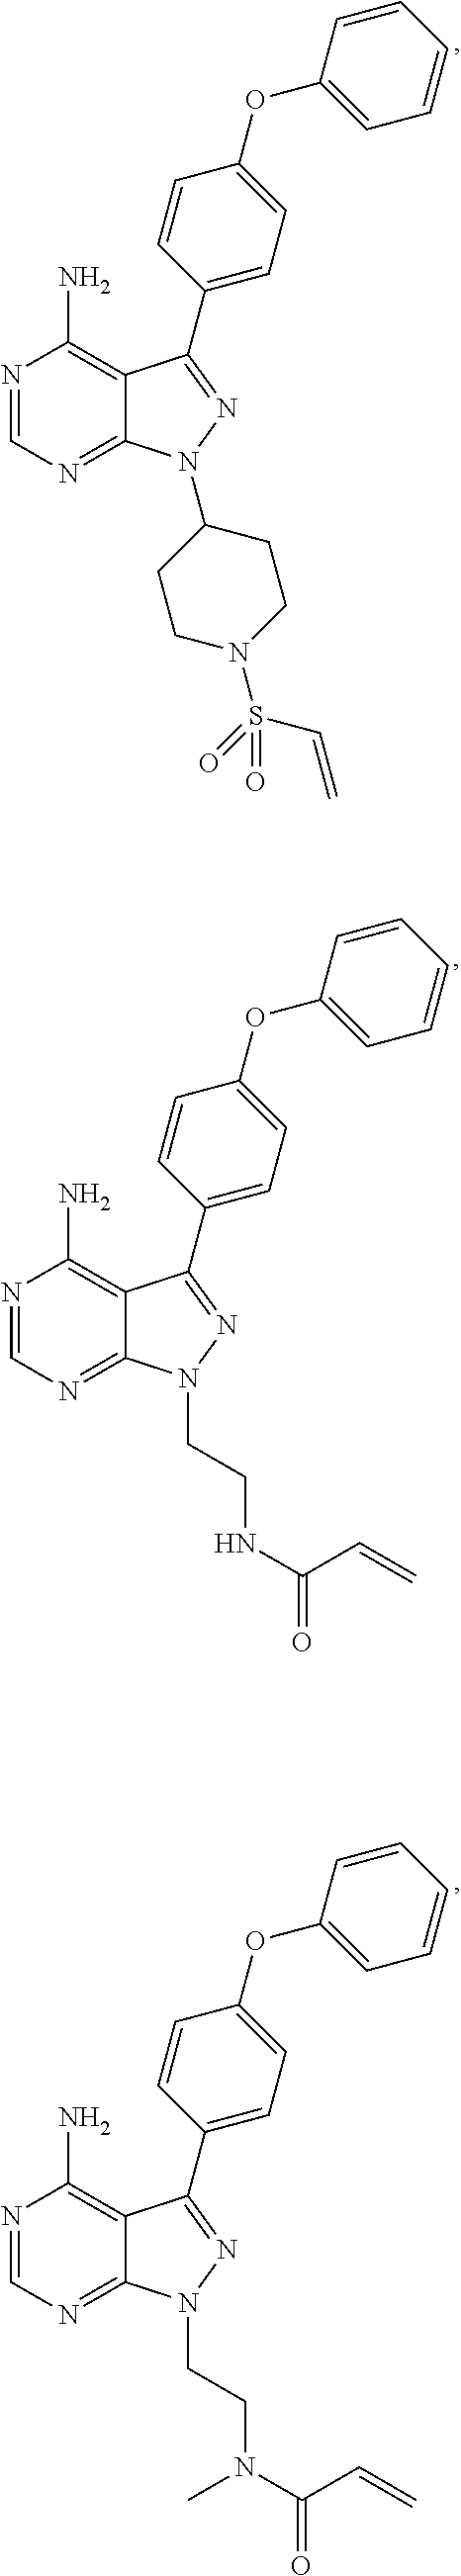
N1=CN=C2C(=C1N)C(C1=CC=C(OC3=CC=CC=C3)C=C1)=NN2C1CCN(S(C=C)(=O)=O)CC1.N1=CN=C2C(=C1N)C(C1=CC=C(OC3=CC=CC=C3)C=C1)=NN2CCNC(C=C)=O.N1=CN=C2C(=C1N)C(C1=CC=C(OC3=CC=CC=C3)C=C1)=NN2CCN(C(C=C)=O)C
